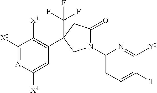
C1([X2])=[A]C([X4])=CC(C2(C(F)(F)F)CC(=O)N(C3=CC=C([T])C([Y2])=N3)C2)=C1[X1]
